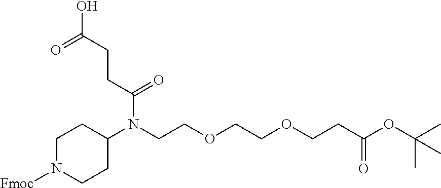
[Fmoc]N1CCC(N(CCOCCOCCC(OC(C)(C)C)=O)C(CCC(O)=O)=O)CC1
